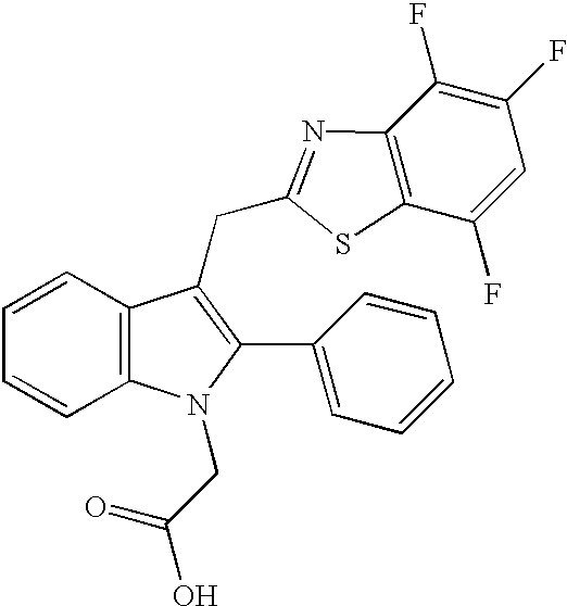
C1=CC2=C(C=C1)C(CC1=NC3=C(C(F)=CC(F)=C3F)S1)=C(C1=CC=CC=C1)N2CC(O)=O
